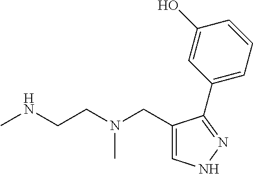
C1=C(CN(CCNC)C)C(C2=CC=CC(O)=C2)=NN1
